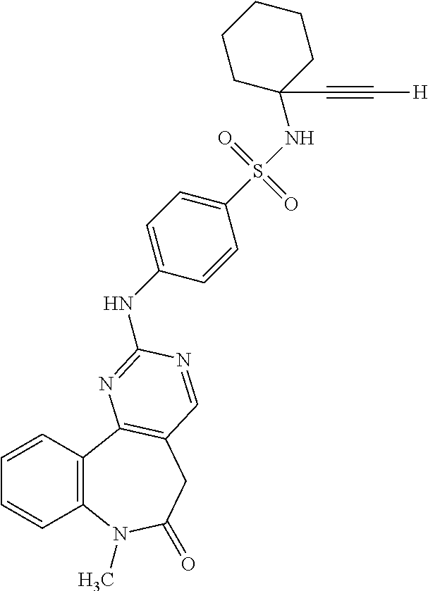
C1=CC2=C(C=C1)N(C)C(=O)CC1=C2N=C(NC2=CC=C(S(NC3(C#C[H])CCCCC3)(=O)=O)C=C2)N=C1
